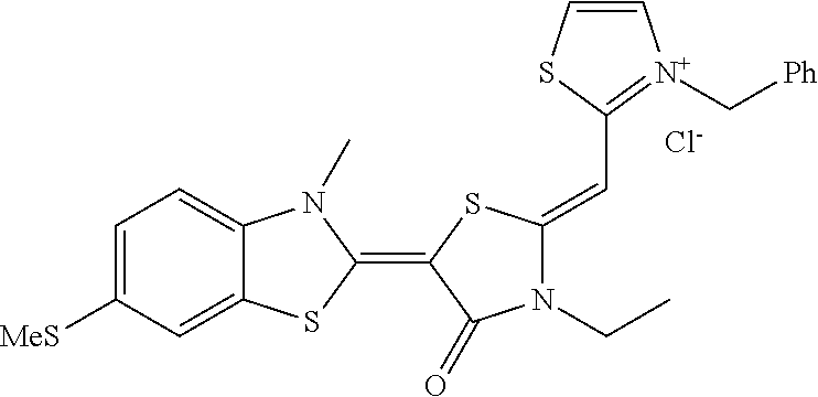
[Cl-].C1=C([MeS])C=C2C(=C1)N(C)C(=C1C(=O)N(CC)C(=CC3=[N+](C[Ph])C=CS3)S1)S2
